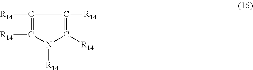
N1([R14])C([R14])=C([R14])C([R14])=C1[R14]
